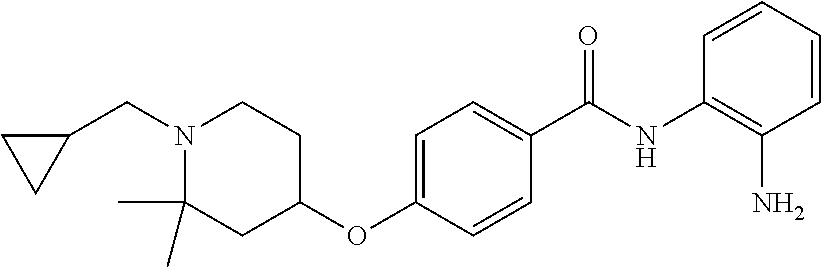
C1=CC=CC(N)=C1NC(C1=CC=C(OC2CCN(CC3CC3)C(C)(C)C2)C=C1)=O
